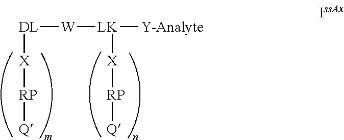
[W]([DL][X][RP][Q])[LK]([Y-Analyte])[X][RP][Q]
